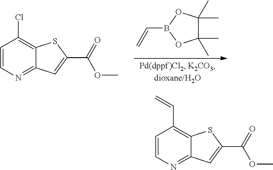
C1=CN=C2C(=C1Cl)SC(C(OC)=O)=C2.C1(C)(C)C(C)(C)OB(C=C)O1.C1=CN=C2C(=C1C=C)SC(C(OC)=O)=C2
